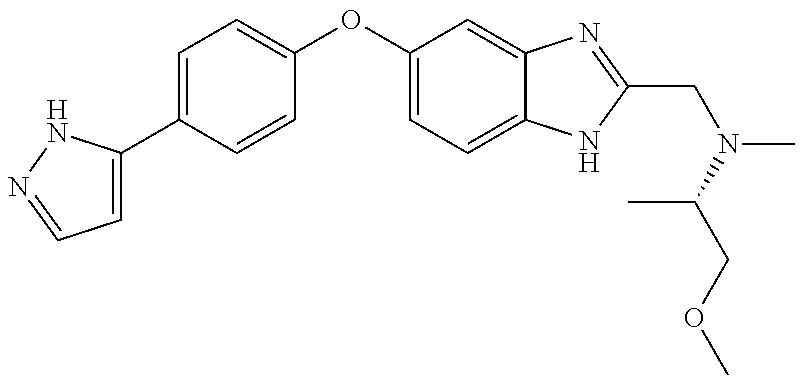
C1=C(C2=CC=C(OC3=CC=C4C(=C3)N=C(CN(C)C(COC)C)N4)C=C2)NN=C1
